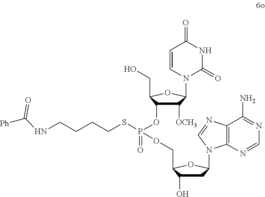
C1C(O)C(COP(=O)(SCCCCNC([Ph])=O)OC2C([OCH3])C(N3C=CC(=O)NC3=O)OC2CO)OC1N1C2=C(C(N)=NC=N2)N=C1
